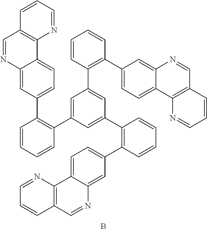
C1=CC=CC(C2=CC(C3=C(C4=CC=C5C(=C4)N=CC4=C5N=CC=C4)C=CC=C3)=CC(C3=C(C4=CC=C5C(=C4)N=CC4=C5N=CC=C4)C=CC=C3)=C2)=C1C1=CC=C2C(=C1)N=CC1=C2N=CC=C1.B
